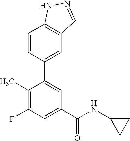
C1=CC(C2=CC(C(NC3CC3)=O)=CC(F)=C2C)=CC2=C1NN=C2
